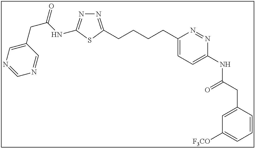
N1=C(CCCCC2=CC=C(NC(=O)CC3=CC([F3CO])=CC=C3)N=N2)SC(NC(CC2=CN=CN=C2)=O)=N1
